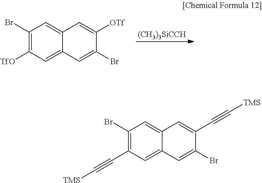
[(CH3)3SiCCH].C1(Br)=C([TfO])C=C2C(=C1)C=C([OTf])C(Br)=C2.C1(Br)=C(C#C[TMS])C=C2C(=C1)C=C(C#C[TMS])C(Br)=C2
